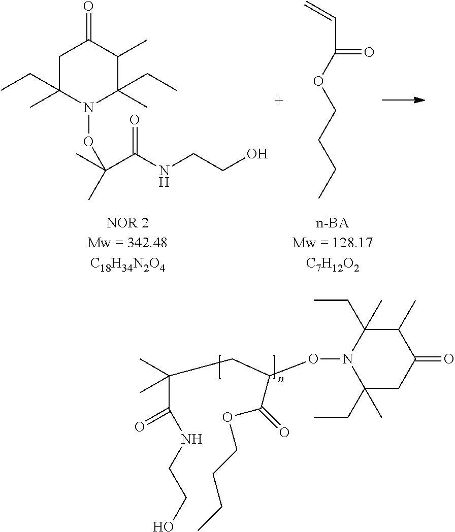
O(N1C(CC)(C)CC(=O)C(C)C1(C)CC)C(CC(C)(C(=O)NCCO)C)C(=O)OCCCC.C=CC(=O)OCCCC.C1C(C)(CC)N(OC(C)(C)C(=O)NCCO)C(CC)(C)C(C)C1=O
